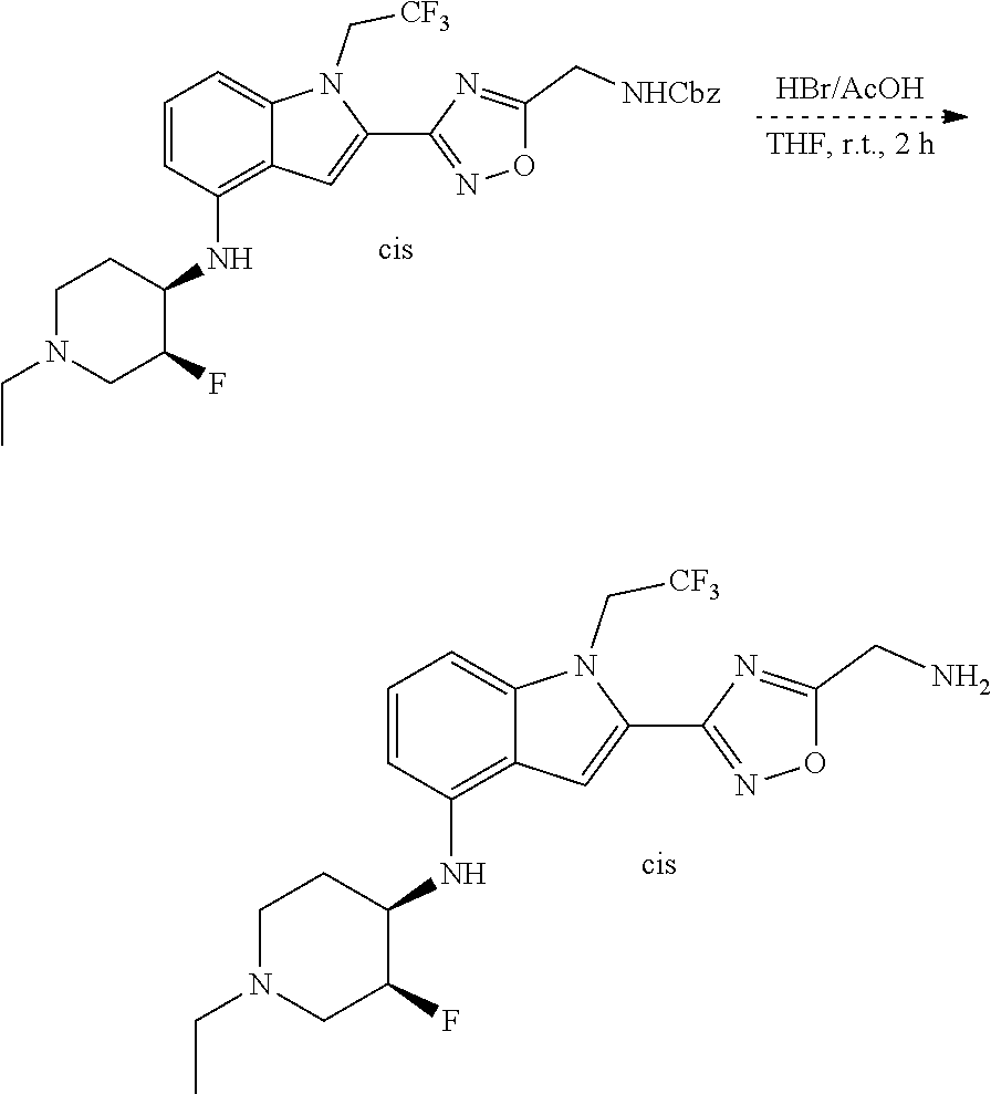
C1(CN)=NC(C2=CC3=C(NC4C(F)CN(CC)CC4)C=CC=C3N2C[CF3])=NO1.C1(C[NHCbz])=NC(C2=CC3=C(NC4C(F)CN(CC)CC4)C=CC=C3N2C[CF3])=NO1
